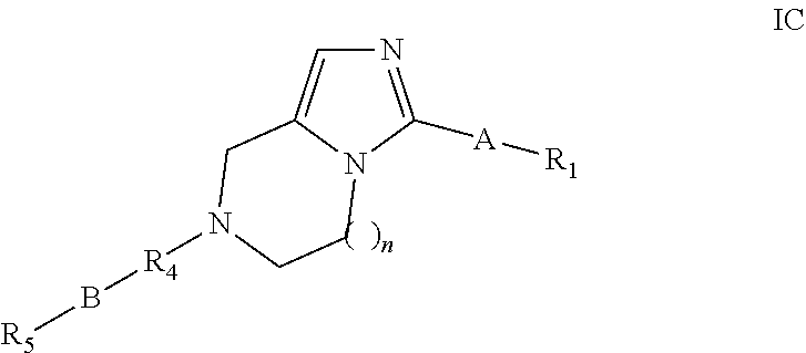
N1=C([A][R1])N2C(=C1)CN([R4]B[R5])CC2
